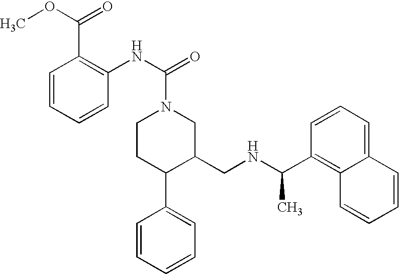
C1(C(NCC2CN(C(NC3=C(C(=O)OC)C=CC=C3)=O)CCC2C2=CC=CC=C2)C)=C2C(=CC=C1)C=CC=C2
